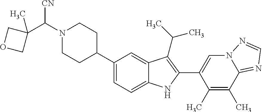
C(N1CCC(C2=CC=C3C(=C2)C(C(C)C)=C(C2=CN4C(=NC=N4)C(C)=C2C)N3)CC1)(C1(C)COC1)[CN]
